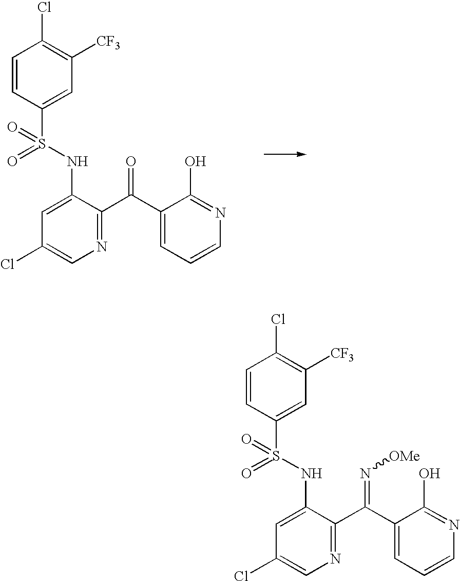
C1=CC(S(NC2=CC(Cl)=CN=C2C(C2=CC=CN=C2O)=O)(=O)=O)=CC([CF3])=C1Cl.C1=CC(S(NC2=CC(Cl)=CN=C2C(C2=CC=CN=C2O)=N[OMe])(=O)=O)=CC([CF3])=C1Cl
